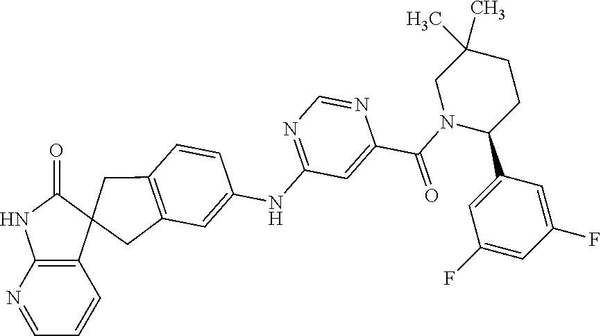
C12=C(C=C(NC3=NC=NC(C(=O)N4C(C5=CC(F)=CC(F)=C5)CCC(C)(C)C4)=C3)C=C1)CC1(C2)C2=C(N=CC=C2)NC1=O
